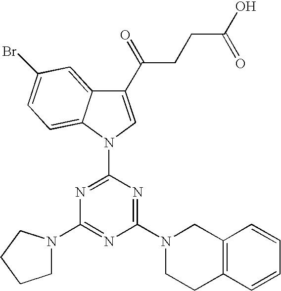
C1N(C2=NC(N3CCC4=C(C3)C=CC=C4)=NC(N3C=C(C(=O)CCC(O)=O)C4=CC(Br)=CC=C34)=N2)CCC1
